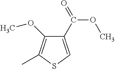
C1(C(=O)OC)=CSC(C)=C1OC
